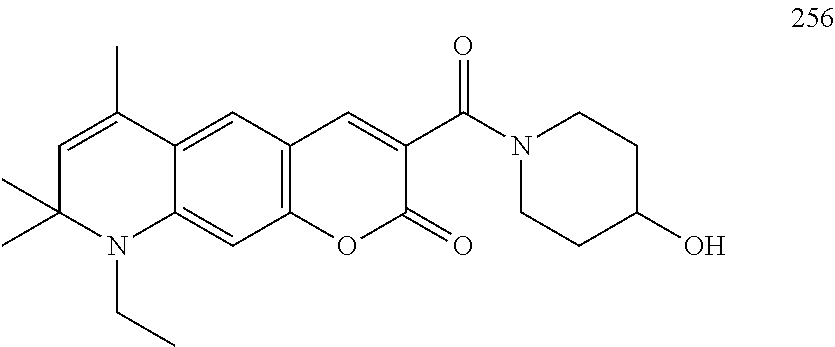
C12=C(C=C3C(=C1)N(CC)C(C)(C)C=C3C)C=C(C(N1CCC(O)CC1)=O)C(=O)O2
